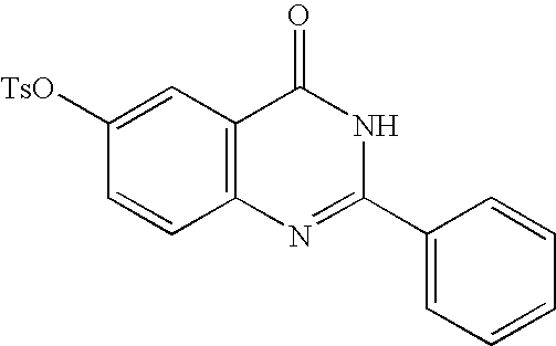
C12=C(C=C([TsO])C=C1)C(=O)NC(C1=CC=CC=C1)=N2
